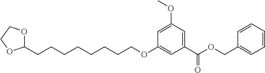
C(CCCCCCCOC1=CC(C(OCC2=CC=CC=C2)=O)=CC(OC)=C1)C1OCCO1
